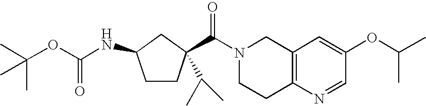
N1(C(=O)C2(C(C)C)CCC(NC(OC(C)(C)C)=O)C2)CCC2=C(C1)C=C(OC(C)C)C=N2
